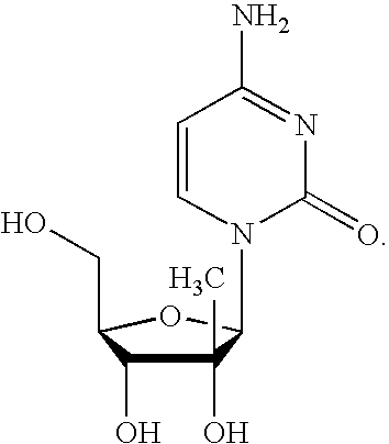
C1(O)(C)C(O)C(CO)OC1N1C=CC(N)=NC1=O
